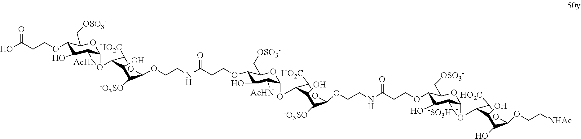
C1(OCCC(=O)O)C(O)C([AcHN])C(OC2C([HO2C])OC(OCCNC(CCOC3C(O)C([AcHN])C(OC4C([HO2C])OC(OCCNC(=O)CCOC5C(O)C([-SO3HN])C(OC6C([HO2C])OC(OCC[NHAc])C(O)C6O)OC5C[OSO3-])C([-O3SO])C4O)OC3C[OSO3-])=O)C([-O3SO])C2O)OC1C[OSO3-]
